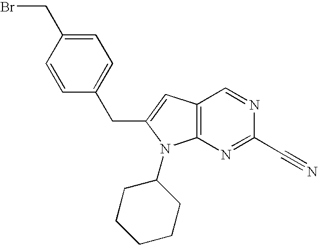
BrCC1=CC=C(CC2=CC3=C(N=C(C#N)N=C3)N2C2CCCCC2)C=C1
